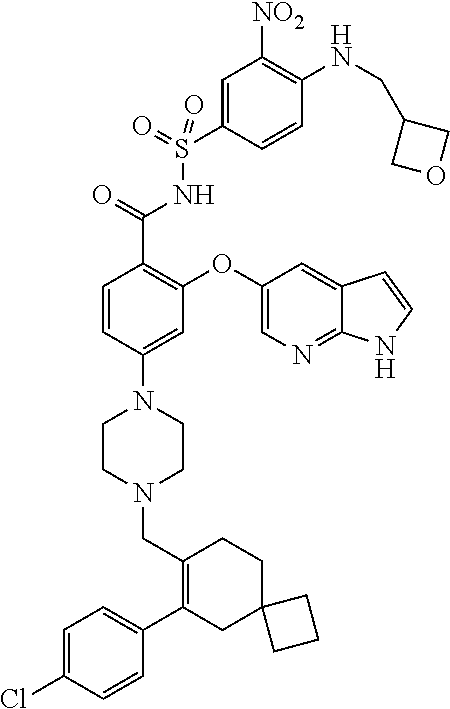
C1=C(Cl)C=CC(C2=C(CN3CCN(C4=CC(OC5=CN=C6C(=C5)C=CN6)=C(C(=O)NS(C5=CC([NO2])=C(NCC6COC6)C=C5)(=O)=O)C=C4)CC3)CCC3(C2)CCC3)=C1
